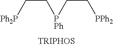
C(C[PPh]CC[PPh2])[Ph2P]
